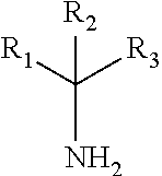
C(N)([R1])([R3])[R2]
